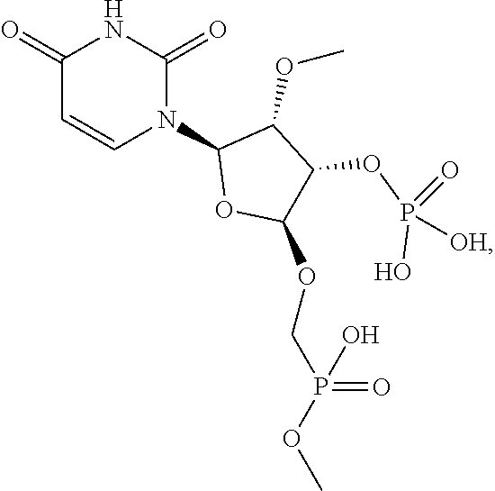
C1(=O)C=CN(C2OC(OCP(OC)(=O)O)C(OP(=O)(O)[OH])C2OC)C(=O)N1
